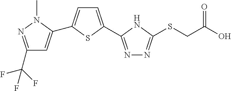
N1=C(C2=CC=C(C3=CC(C(F)(F)F)=NN3C)S2)NC(SCC(O)=O)=N1
